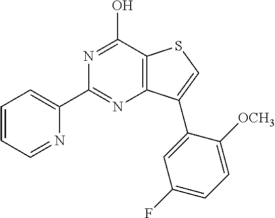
N1=C(O)C2=C(N=C1C1=CC=CC=N1)C(C1=CC(F)=CC=C1[OCH3])=CS2
